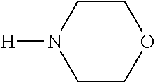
C1COCCN1[H]
